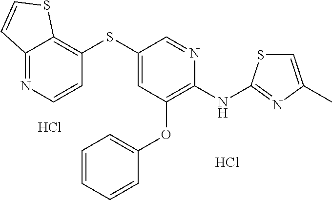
Cl.C1(SC2=CC(OC3=CC=CC=C3)=C(NC3=NC(C)=CS3)N=C2)=C2C(=NC=C1)C=CS2.Cl
